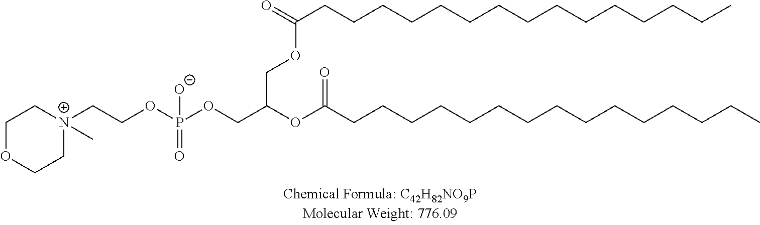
O(P(OCC(OC(CCCCCCCCCCCCCCC)=O)COC(=O)CCCCCCCCCCCCCCC)(=O)[O-])CC[N+]1(C)CCOCC1
